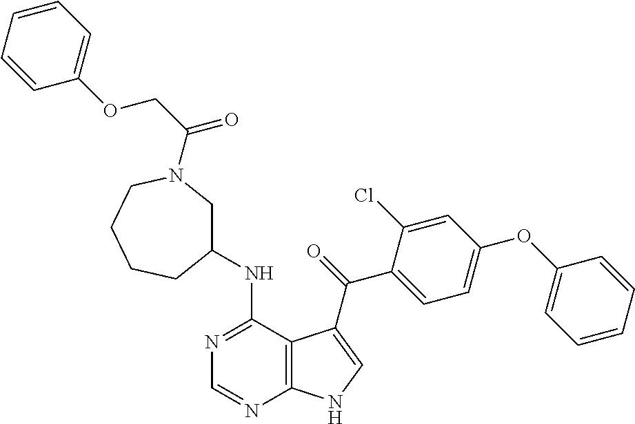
C1=CC=CC(OC2=CC=C(C(=O)C3=CNC4=C3C(NC3CN(C(COC5=CC=CC=C5)=O)CCCC3)=NC=N4)C(Cl)=C2)=C1
